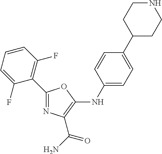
C1=CC(F)=C(C2=NC(C(N)=O)=C(NC3=CC=C(C4CCNCC4)C=C3)O2)C(F)=C1
